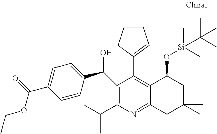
C1(C(C)C)=C(C(C2=CC=C(C(=O)OCC)C=C2)O)C(C2=CCCC2)=C2C(=N1)CC(C)(C)CC2O[Si](C)(C)C(C)(C)C
